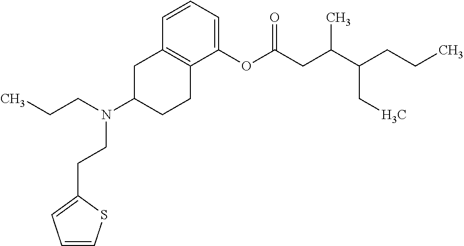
C1(OC(CC(C(CCC)CC)C)=O)=CC=CC2=C1CCC(N(CCC)CCC1=CC=CS1)C2
